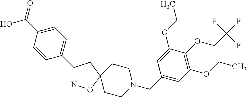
C1(C2=CC=C(C(O)=O)C=C2)=NOC2(C1)CCN(CC1=CC(OCC)=C(OCC(F)(F)F)C(OCC)=C1)CC2
